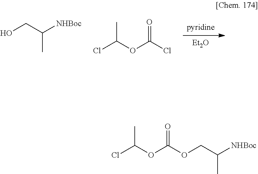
[pyridine].[Et2O].ClC(OC(Cl)=O)C.OCC([NHBoc])C.ClC(OC(OCC([NHBoc])C)=O)C
